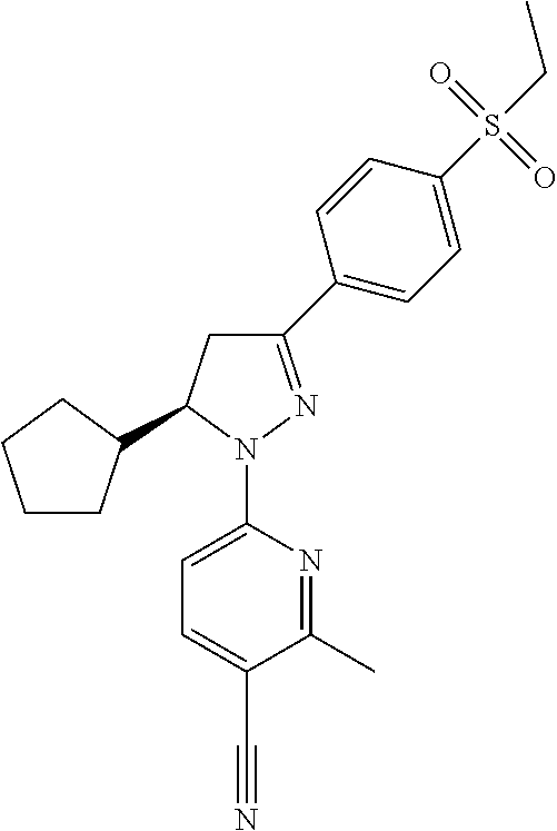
C1CC(C2CC(C3=CC=C(S(CC)(=O)=O)C=C3)=NN2C2=CC=C(C#N)C(C)=N2)CC1
